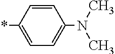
*C1=CC=C(N(C)C)C=C1
